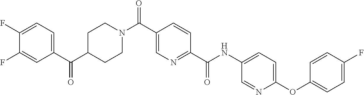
C1C(C(C2=CC=C(F)C(F)=C2)=O)CCN(C(C2=CN=C(C(NC3=CC=C(OC4=CC=C(F)C=C4)N=C3)=O)C=C2)=O)C1
